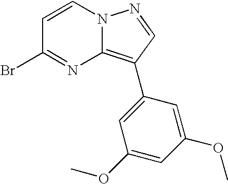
C1=CN2C(=C(C3=CC(OC)=CC(OC)=C3)C=N2)N=C1Br
